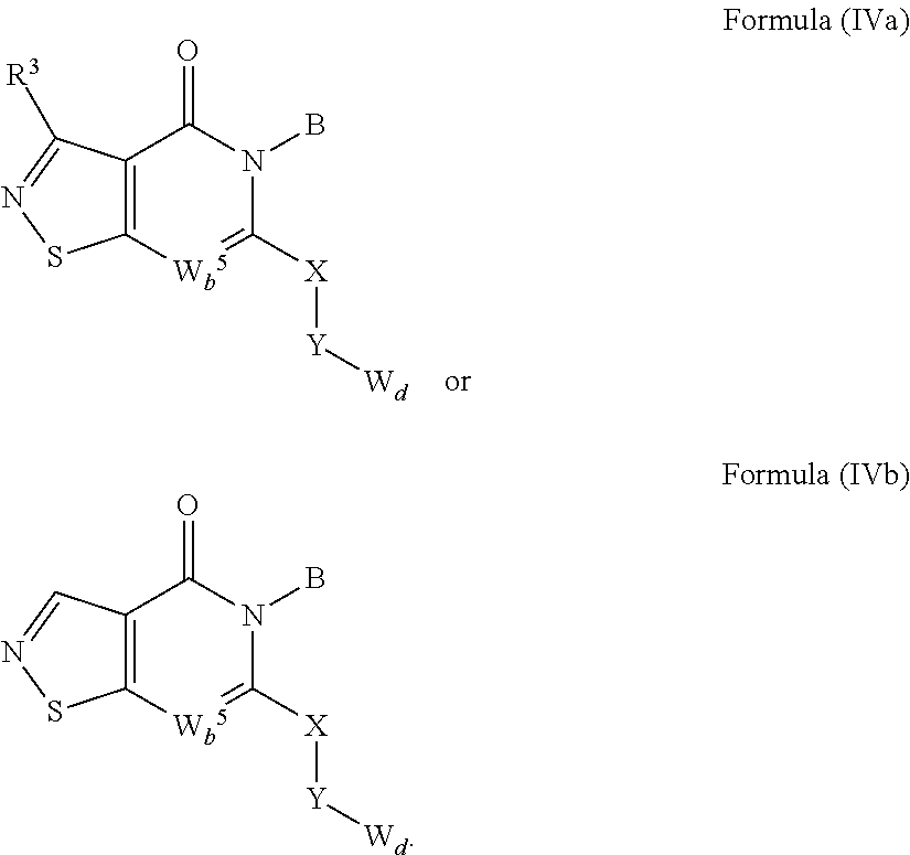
C12=C(C(=O)N(B)C([X][Y][Wd])=[Wb5]1)C([R3])=NS2.C12=C(C(=O)N(B)C([X][Y][Wd])=[Wb5]1)C=NS2
